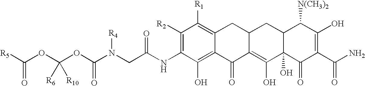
O=C(NC1=C([R2])C([R1])=C2C(=C1O)C(=O)C1=C(O)C3(O)C(CC1C2)C([N(CH3)2])C(O)=C(C(N)=O)C3=O)CN(C(OC(OC([R5])=O)([R6])[R10])=O)[R4]
